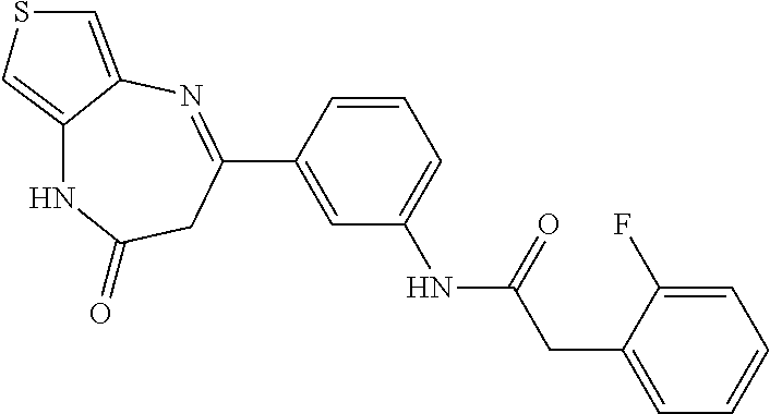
C12=CSC=C1N=C(C1=CC(NC(=O)CC3=CC=CC=C3F)=CC=C1)CC(=O)N2
